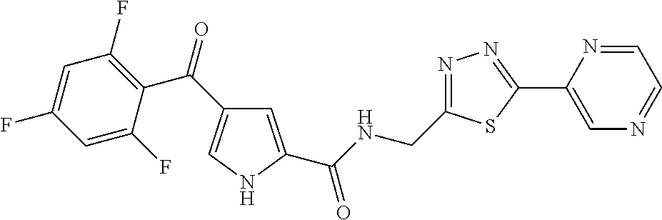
C1=C(C(NCC2=NN=C(C3=CN=CC=N3)S2)=O)NC=C1C(=O)C1=C(F)C=C(F)C=C1F
